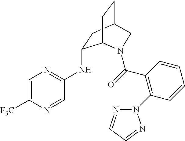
C1=C([F3C])N=CC(NC2CC3CCC2N(C(=O)C2=C(N4N=CC=N4)C=CC=C2)C3)=N1
